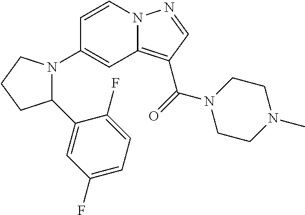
C1(N2C(C3=CC(F)=CC=C3F)CCC2)=CC2=C(C(=O)N3CCN(C)CC3)C=NN2C=C1
